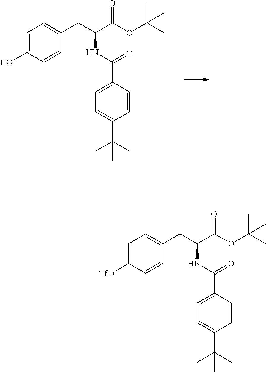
C1=CC(O)=CC=C1CC(C(OC(C)(C)C)=O)NC(=O)C1=CC=C(C(C)(C)C)C=C1.C1=CC([TfO])=CC=C1CC(C(OC(C)(C)C)=O)NC(=O)C1=CC=C(C(C)(C)C)C=C1
